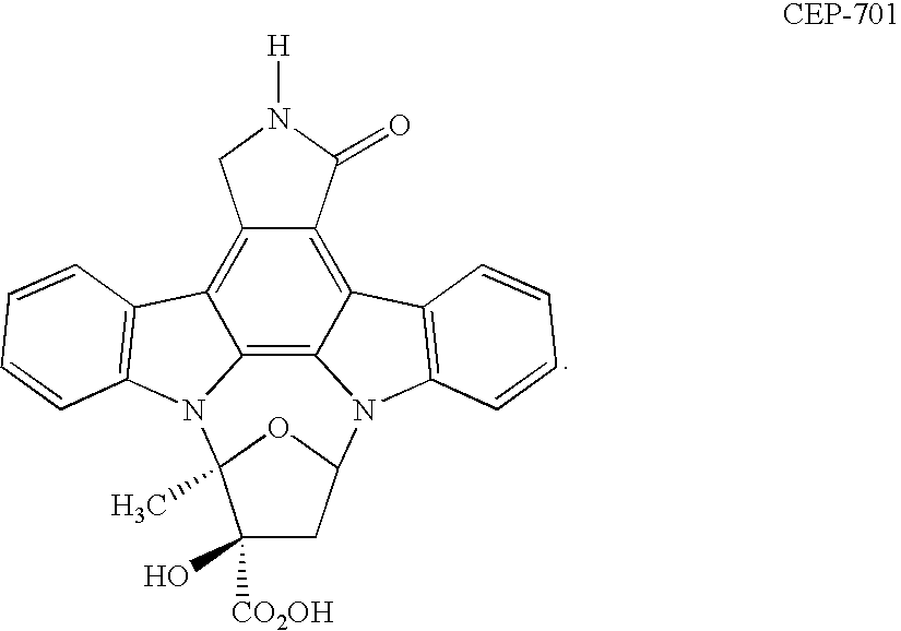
C12=C3C4=C5C(=C1CN([H])C2=O)C1=C(N5C2(C)C(O)([CO2OH])CC(N4C4=C3C=CC=C4)O2)C=CC=C1
